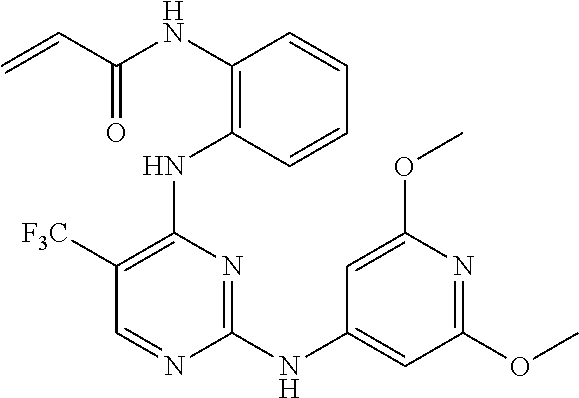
N(C1=C(NC2=C([F3C])C=NC(NC3=CC(OC)=NC(OC)=C3)=N2)C=CC=C1)C(C=C)=O
